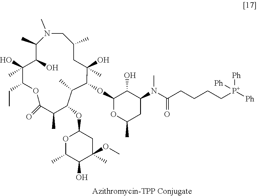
C1(C)C(O)C(O)(C)C(CC)OC(=O)C(C)C(OC2OC(C)C(O)C(OC)(C)C2)C(C)C(OC2C(O)C(N(C(CCCC[P+]([Ph])([Ph])[Ph])=O)C)CC(C)O2)C(O)(C)CC(C)CN1C
